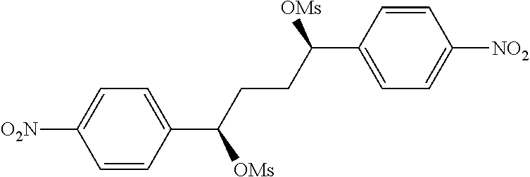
C1=CC(C(CCC(C2=CC=C([NO2])C=C2)[OMs])[OMs])=CC=C1[O2N]
